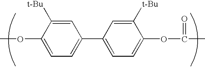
COC1=CC=C(C2=CC=C(OC(C)=O)C([t-Bu])=C2)C=C1[t-Bu]
